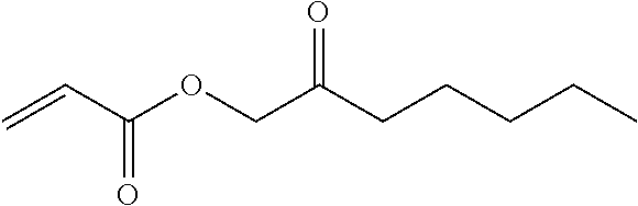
C=CC(OCC(CCCCC)=O)=O
